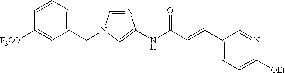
N1=CN(CC2=CC=CC([F3CO])=C2)C=C1NC(C=CC1=CC=C([OEt])N=C1)=O
